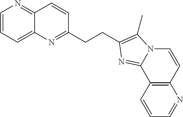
C1=CC=C2C(=N1)C=CC(CCC1=C(C)N3C=CC4=C(C=CC=N4)C3=N1)=N2
